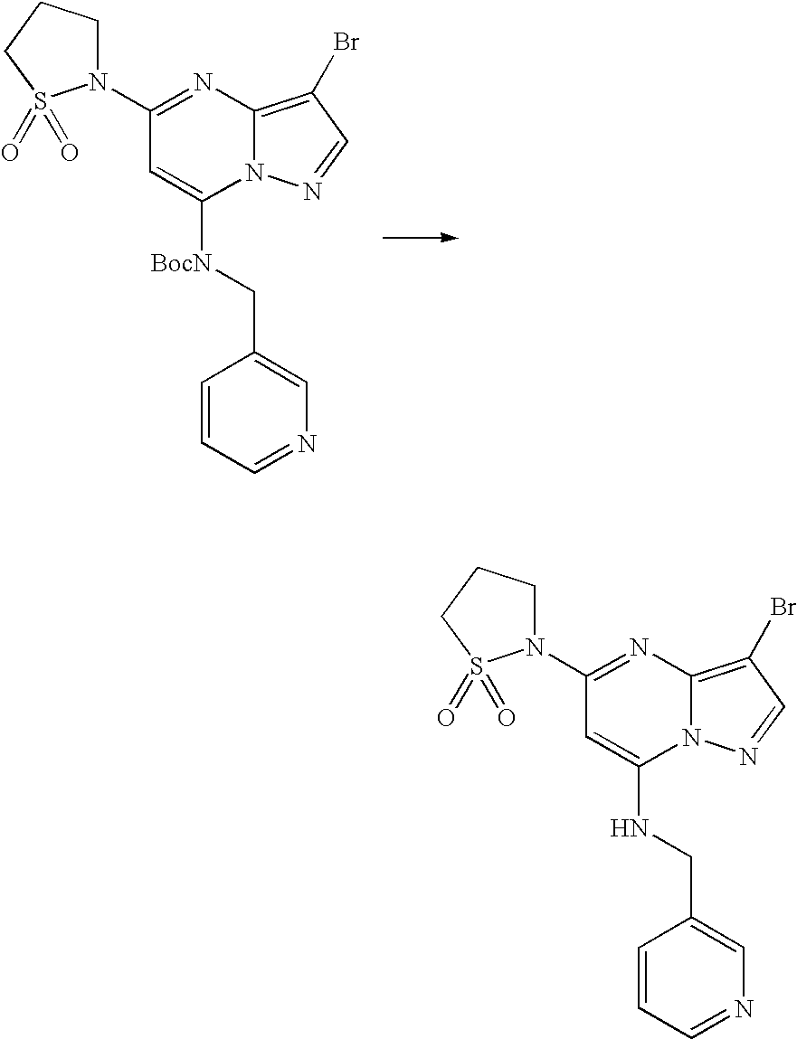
C1(N2CCCS2(=O)=O)=NC2=C(Br)C=NN2C([BocN]CC2=CN=CC=C2)=C1.C1(N2CCCS2(=O)=O)=NC2=C(Br)C=NN2C(NCC2=CN=CC=C2)=C1
